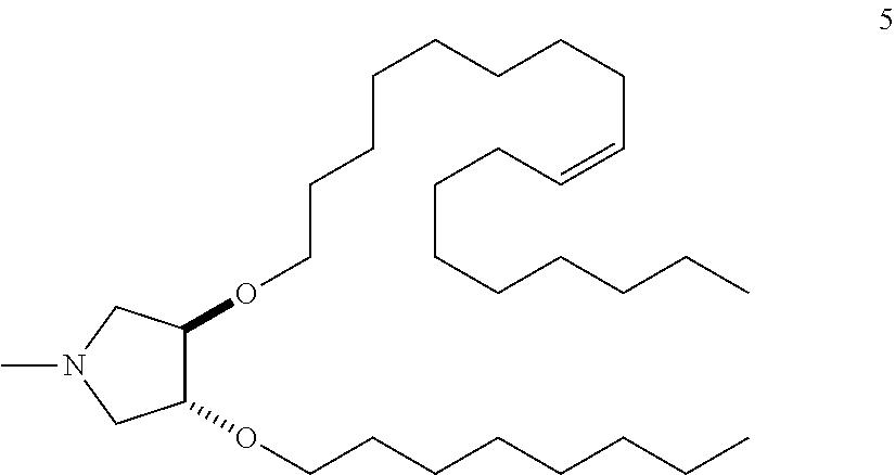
C1(OCCCCCCCC)C(OCCCCCCCCC=CCCCCCCCC)CN(C)C1
